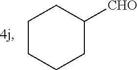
C1CCCC([CHO])C1
